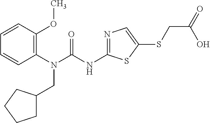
C1(N(CC2CCCC2)C(=O)NC2=NC=C(SCC(O)=O)S2)=C(OC)C=CC=C1
